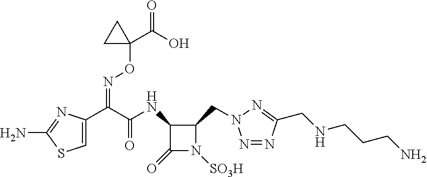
N1=NC(CNCCCN)=NN1CC1C(NC(=O)C(=NOC2(C(=O)O)CC2)C2=CSC(N)=N2)C(=O)N1[SO3H]
